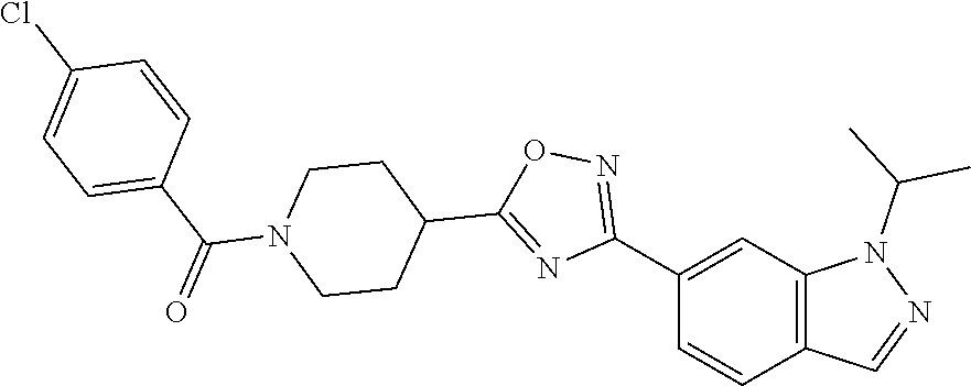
C1(C2=NOC(C3CCN(C(C4=CC=C(Cl)C=C4)=O)CC3)=N2)=CC2=C(C=C1)C=NN2C(C)C
